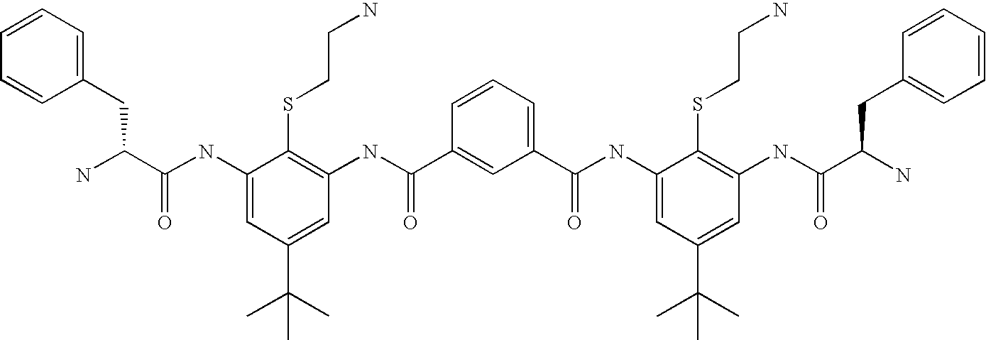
C1(NC(C(N)CC2=CC=CC=C2)=O)=CC(C(C)(C)C)=CC(NC(C2=CC(C(=O)NC3=CC(C(C)(C)C)=CC(NC(C(N)CC4=CC=CC=C4)=O)=C3SCCN)=CC=C2)=O)=C1SCCN
